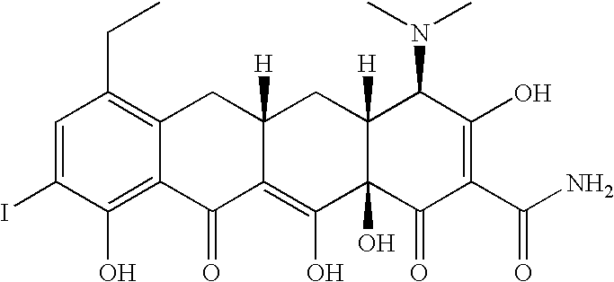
C1=C(I)C(O)=C2C(=C1CC)CC1([H])C(=C(O)C3(O)C([H])(C1)C(N(C)C)C(O)=C(C(N)=O)C3=O)C2=O
